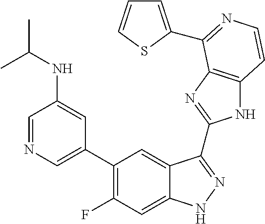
C1=C(C2=C(F)C=C3C(=C2)C(C2=NC4=C(N2)C=CN=C4C2=CC=CS2)=NN3)C=C(NC(C)C)C=N1
